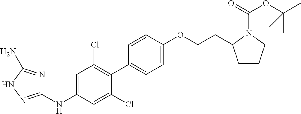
C1(NC2=CC(Cl)=C(C3=CC=C(OCCC4CCCN4C(=O)OC(C)(C)C)C=C3)C(Cl)=C2)=NNC(N)=N1
